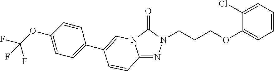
C12=NN(CCCOC3=CC=CC=C3Cl)C(=O)N1C=C(C1=CC=C(OC(F)(F)F)C=C1)C=C2
